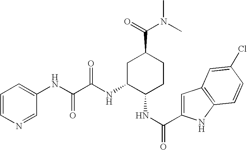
C1=C(C(NC2CCC(C(N(C)C)=O)CC2NC(C(NC2=CC=CN=C2)=O)=O)=O)NC2=C1C=C(Cl)C=C2
